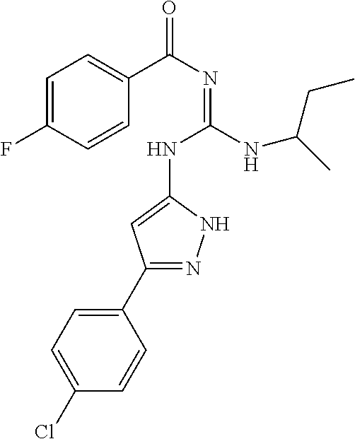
C1=C(F)C=CC(C(N=C(NC2=CC(C3=CC=C(Cl)C=C3)=NN2)NC(C)CC)=O)=C1
